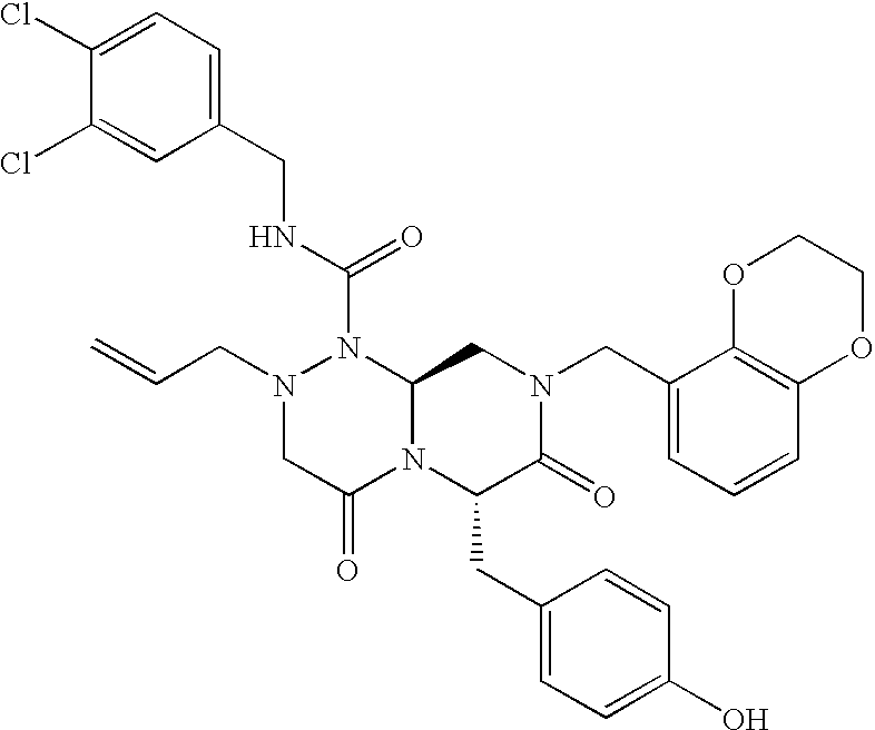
N1(CC=C)CC(=O)N2C(N1C(NCC1=CC=C(Cl)C(Cl)=C1)=O)CN(CC1=CC=CC3=C1OCCO3)C(=O)C2CC1=CC=C(O)C=C1
